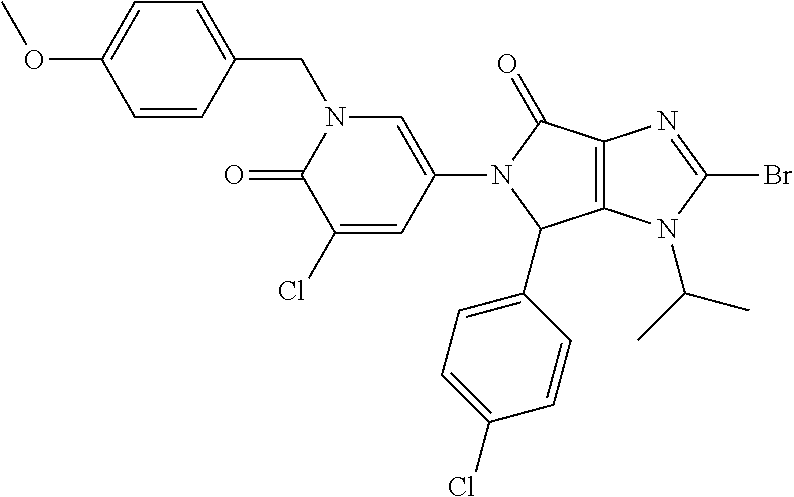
C12=C(N(C(C)C)C(Br)=N1)C(C1=CC=C(Cl)C=C1)N(C1=CN(CC3=CC=C(OC)C=C3)C(=O)C(Cl)=C1)C2=O
